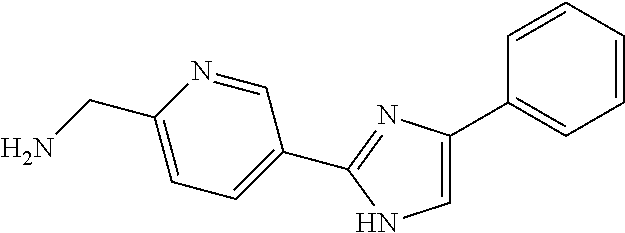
C1=CC=CC=C1C1=CNC(C2=CC=C(CN)N=C2)=N1
